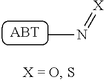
CN=[X]
